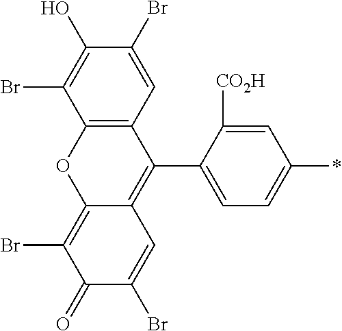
C12=C(C=C(Br)C(O)=C1Br)C(C1=CC=C(*)C=C1[CO2H])=C1C(=C(Br)C(=O)C(Br)=C1)O2
